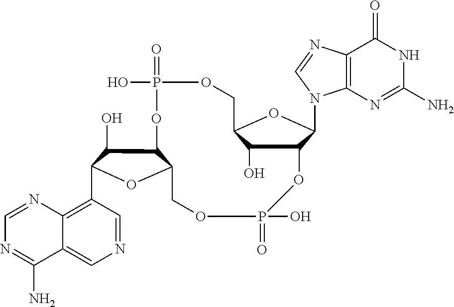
C1(C2C(O)C3C(O2)COP(=O)(O)OC2C(O)C(COP(=O)(O)O3)OC2N2C3=C(N=C2)C(=O)NC(N)=N3)=C2C(=CN=C1)C(N)=NC=N2
